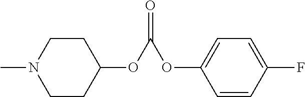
CN1CCC(OC(OC2=CC=C(F)C=C2)=O)CC1
